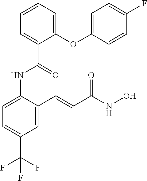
C1=C(NC(C2=CC=CC=C2OC2=CC=C(F)C=C2)=O)C(C=CC(NO)=O)=CC(C(F)(F)F)=C1
